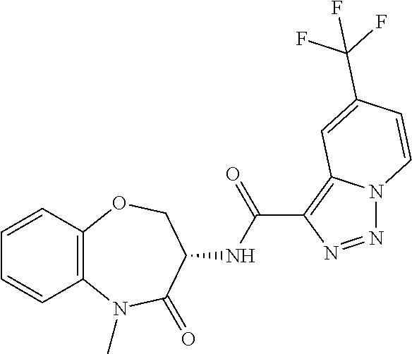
C12=C(C=CC=C1)OCC(NC(=O)C1=C3N(N=N1)C=CC(C(F)(F)F)=C3)C(=O)N2C
